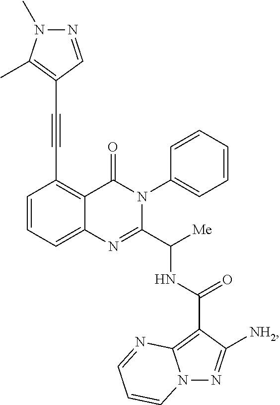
C1=CC=C2C(=C1C#CC1=C(C)N(C)N=C1)C(=O)N(C1=CC=CC=C1)C(C([Me])NC(=O)C1=C3N(N=C1[NH2])C=CC=N3)=N2
